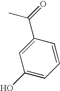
CC(=O)C1=CC(O)=CC=C1
